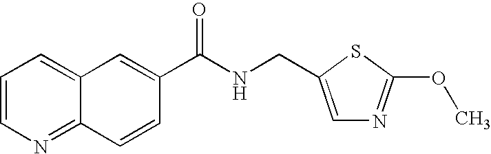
C1=C2C(=NC=C1)C=CC(C(NCC1=CN=C(OC)S1)=O)=C2
